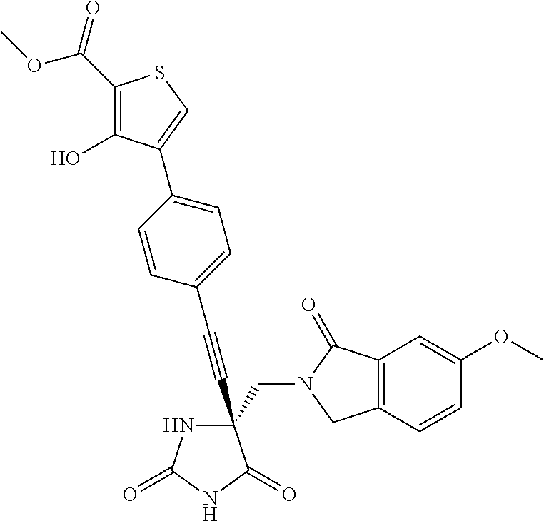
C(#CC1(CN2C(=O)C3=C(C2)C=CC(OC)=C3)NC(=O)NC1=O)C1=CC=C(C2=CSC(C(=O)OC)=C2O)C=C1
